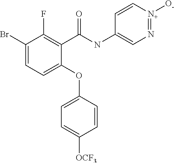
C1(C(NC2=CN=[N+]([O-])C=C2)=O)=C(F)C(Br)=CC=C1OC1=CC=C([OCF3])C=C1
